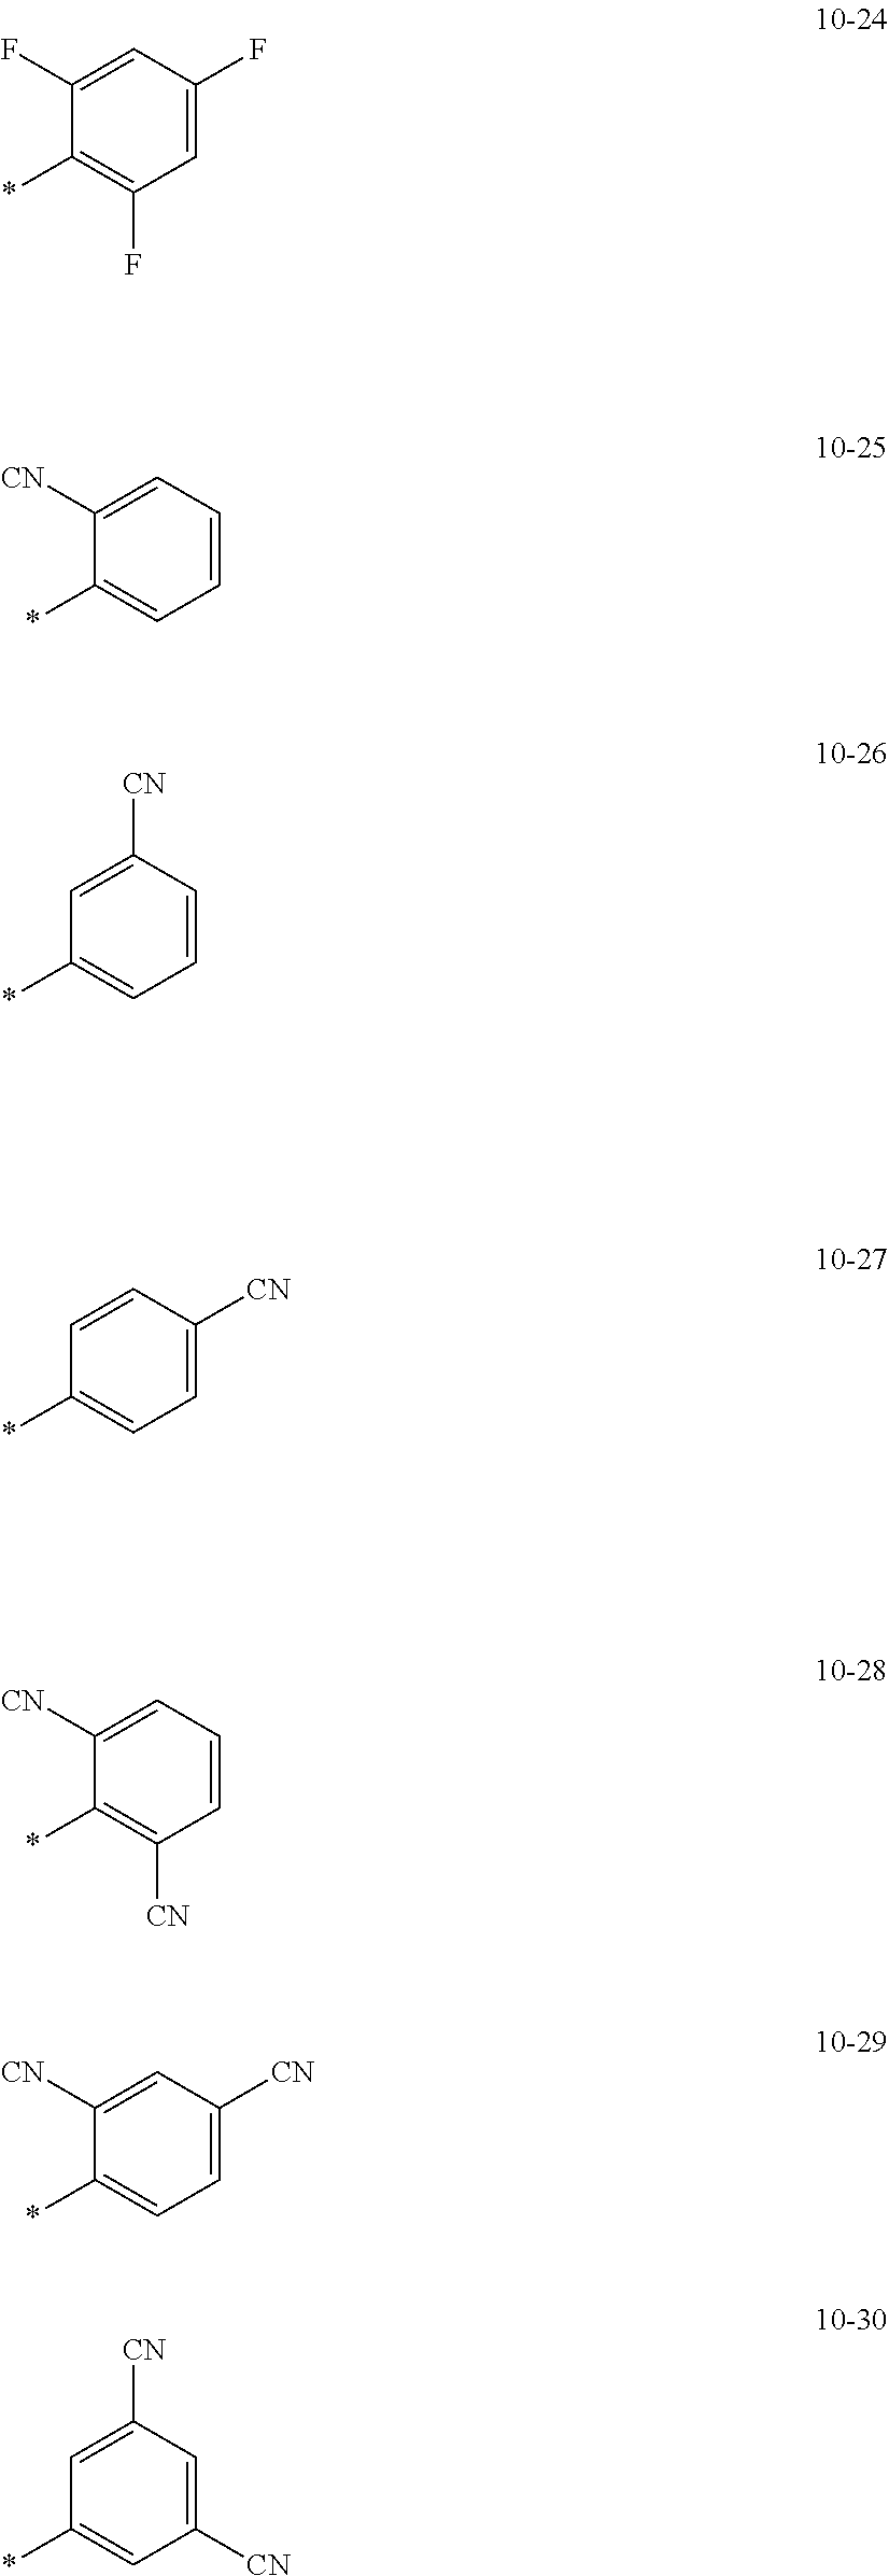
C1(F)=CC(F)=CC(F)=C1*.C1([CN])=CC=CC=C1*.C1=C([CN])C=CC=C1*.C1=CC([CN])=CC=C1*.C1([CN])=CC=CC([CN])=C1*.C1([CN])=CC([CN])=CC=C1*.C1=C([CN])C=C([CN])C=C1*
